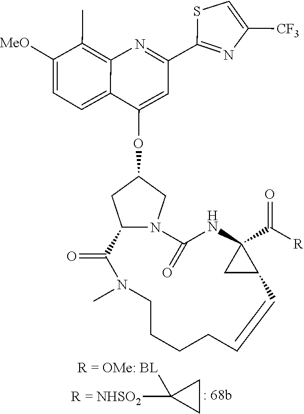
C1([MeO])=CC=C2C(=C1C)N=C(C1=NC([CF3])=CS1)C=C2OC1CN2C(C1)C(=O)N(C)CCCCC=CC1C(C([R])=O)(NC2=O)C1.C1CC1([R = NHSO2])[R = OMe: BL]
